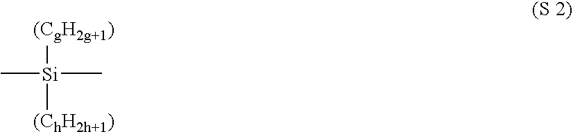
C[Si](C)([(CgH2g+1)])[(ChH2h+1)]
